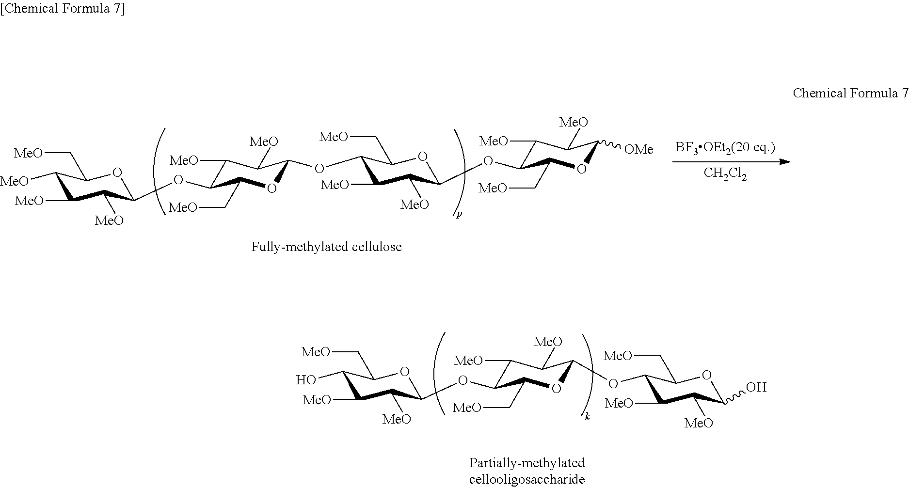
C1(O)C([MeO])C([MeO])C(OC2C([MeO])C([MeO])C(OC3C([MeO])C([MeO])C(O)OC3C[MeO])OC2C[MeO])OC1C[MeO].[CH2Cl2].C1([MeO])C([MeO])C([MeO])C(OC2C([MeO])C([MeO])C(OC3C([MeO])C([MeO])C(OC4C([MeO])C([MeO])C([OMe])OC4C[MeO])OC3C[MeO])OC2C[MeO])OC1C[MeO]
